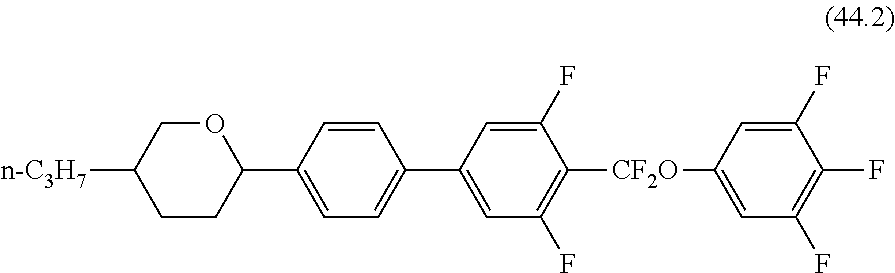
C1(C2OCC([n-C3H7])CC2)=CC=C(C2=CC(F)=C([CF2O]C3=CC(F)=C(F)C(F)=C3)C(F)=C2)C=C1
